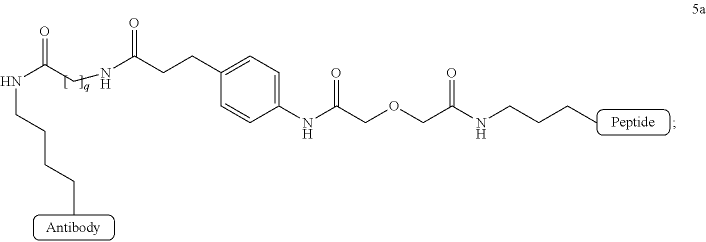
C1=C(CCC(NCC(NCCCCC)=O)=O)C=CC(NC(COCC(NCCCC)=O)=O)=C1
